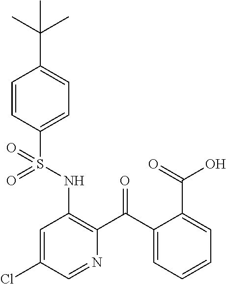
C1=CC(S(NC2=C(C(C3=CC=CC=C3C(O)=O)=O)N=CC(Cl)=C2)(=O)=O)=CC=C1C(C)(C)C
